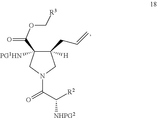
C1(C(=O)OC[R3])([PG1HN])C(CC=C)([H])CN(C(C([R2])[NHPG2])=O)C1
